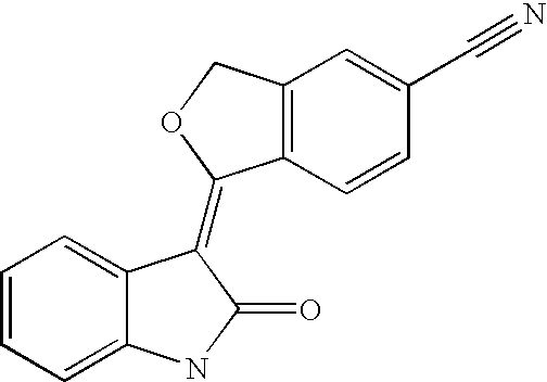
C12=C(C=CC(C#N)=C1)C(=C1C3=CC=CC=C3NC1=O)OC2
